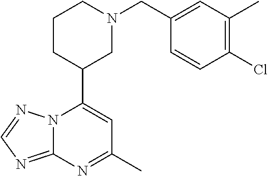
N12C(=NC=N1)N=C(C)C=C2C1CN(CC2=CC(C)=C(Cl)C=C2)CCC1
